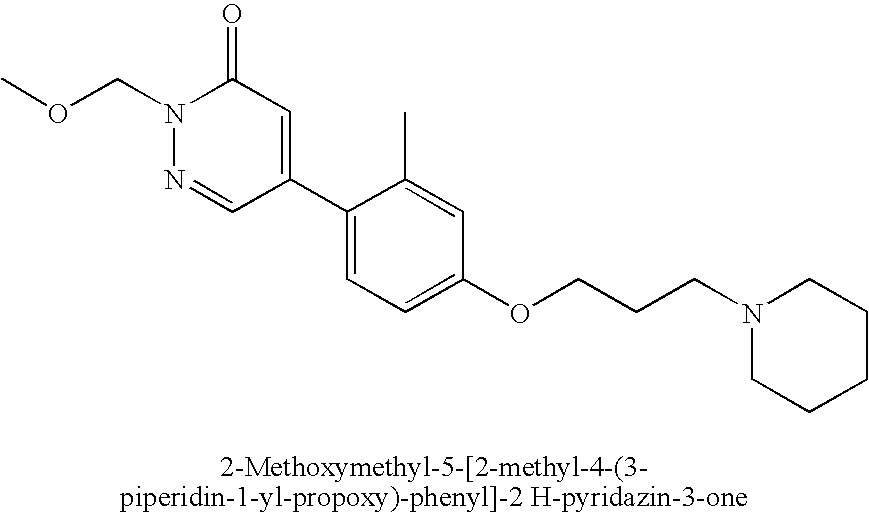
N1(COC)N=CC(C2=CC=C(OCCCN3CCCCC3)C=C2C)=CC1=O
